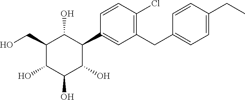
C1(CO)C(O)C(O)C(O)C(C2=CC(CC3=CC=C(CC)C=C3)=C(Cl)C=C2)C1O
